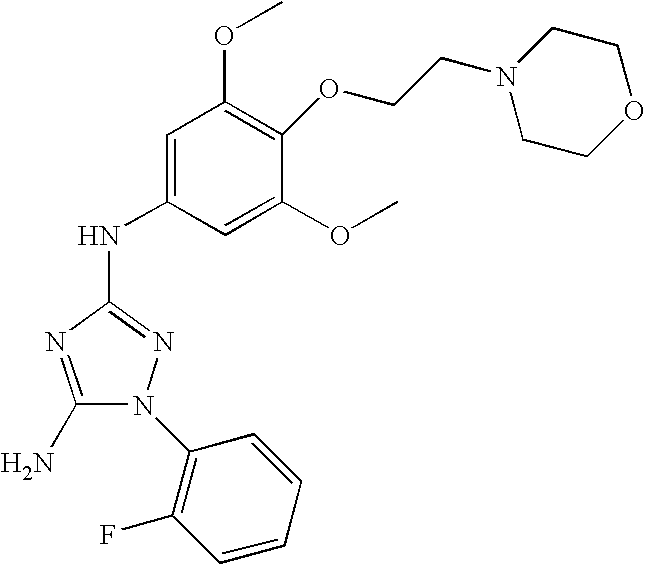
C1(N)=NC(NC2=CC(OC)=C(OCCN3CCOCC3)C(OC)=C2)=NN1C1=C(F)C=CC=C1
